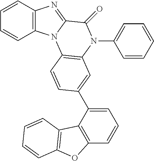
C1=CC2=C(C=C1)N1C(=N2)C(=O)N(C2=CC=CC=C2)C2=C1C=CC(C1=CC=CC3=C1C1=C(O3)C=CC=C1)=C2
